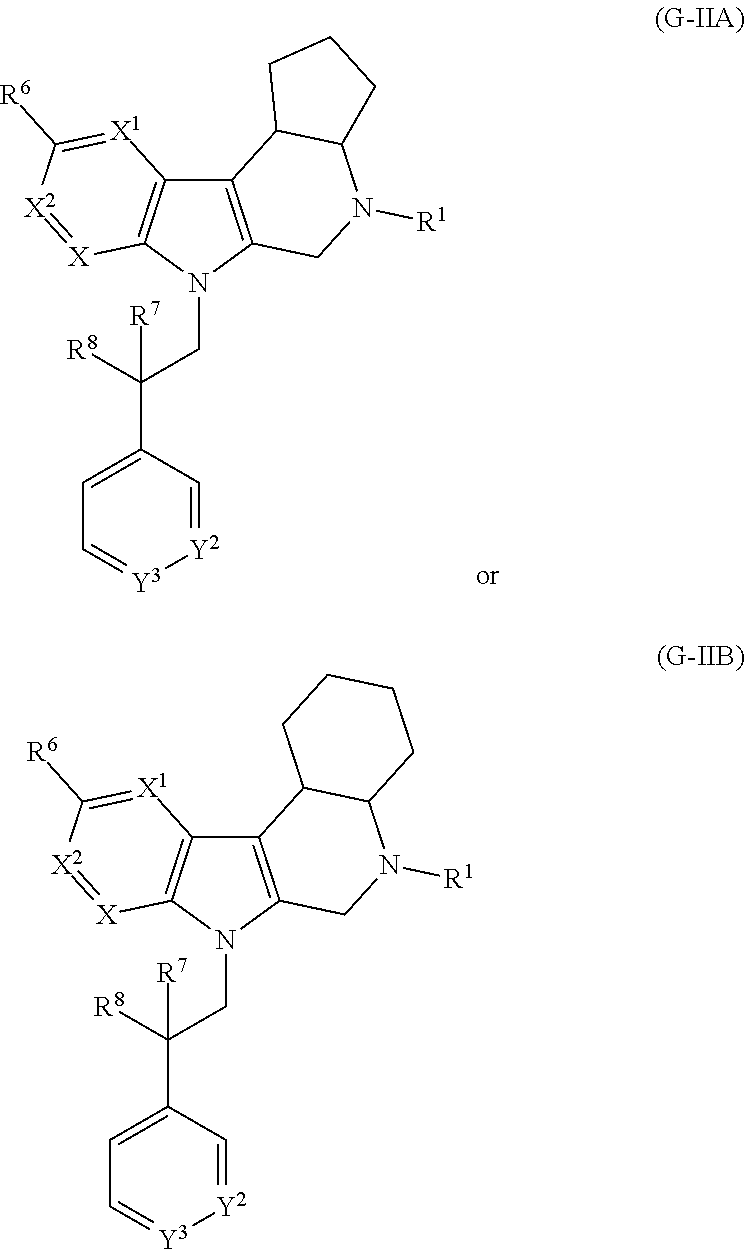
C12=C(N(CC(C3=CC=[Y3][Y2]=C3)([R8])[R7])C3=C1[X1]=C([R6])[X2]=[X]3)CN([R1])C1C2CCCC1.C12=C(N(CC(C3=CC=[Y3][Y2]=C3)([R8])[R7])C3=C1[X1]=C([R6])[X2]=[X]3)CN([R1])C1C2CCC1
